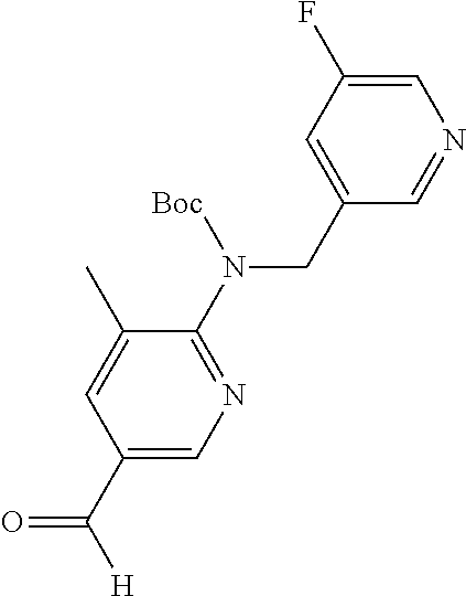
C1(CN(C2=NC=C(C([H])=O)C=C2C)[Boc])=CC(F)=CN=C1
